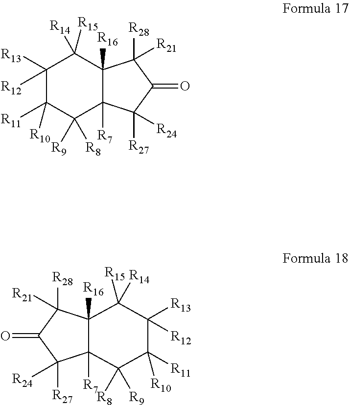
C1([R13])([R12])C([R11])([R10])C([R9])([R8])C2([R7])C([R16])(C1([R14])[R15])C([R28])([R21])C(=O)C2([R27])[R24].C1([R13])([R12])C([R11])([R10])C([R9])([R8])C2([R7])C([R16])(C1([R14])[R15])C([R28])([R21])C(=O)C2([R27])[R24]
